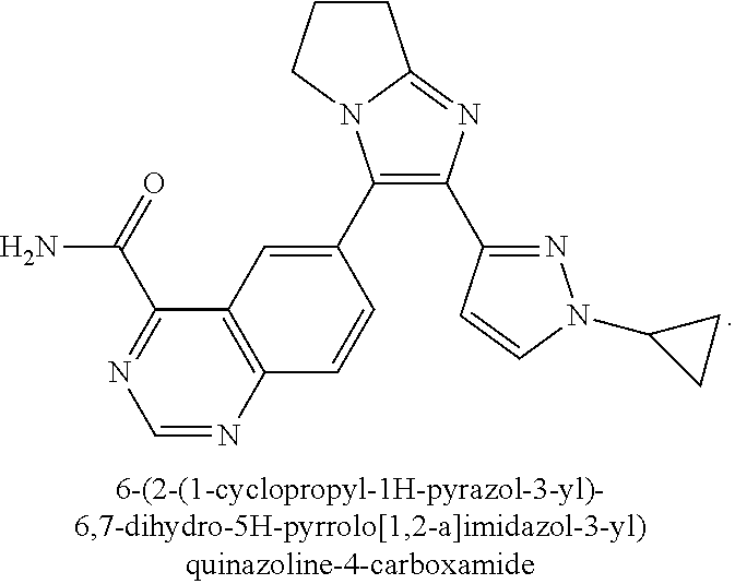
C1CCN2C1=NC(C1=NN(C3CC3)C=C1)=C2C1=CC2=C(C=C1)N=CN=C2C(=O)N
